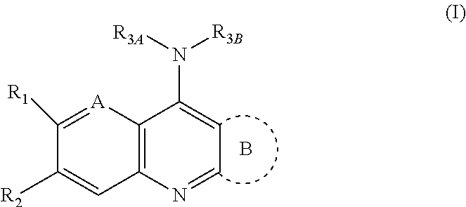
C1([R1])=[A]C2=C(C=C1[R2])N=CC=C2N([R3A])[R3B].B
